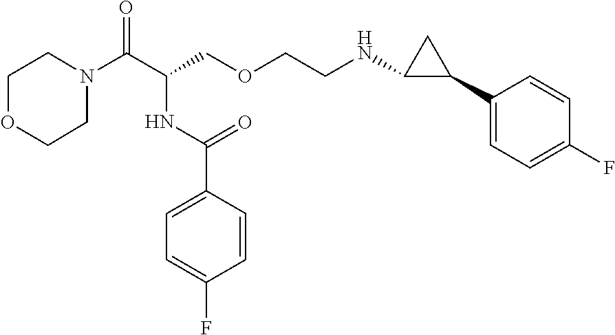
C1N(C(C(COCCNC2C(C3=CC=C(F)C=C3)C2)NC(C2=CC=C(F)C=C2)=O)=O)CCOC1
